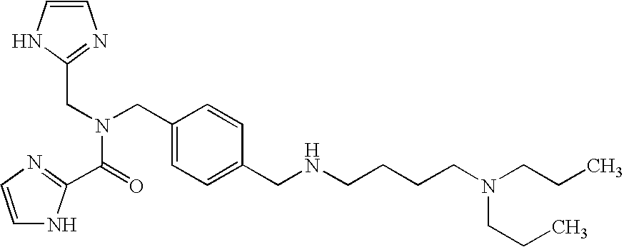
C1(CN(CC2=NC=CN2)C(C2=NC=CN2)=O)=CC=C(CNCCCCN(CCC)CCC)C=C1
